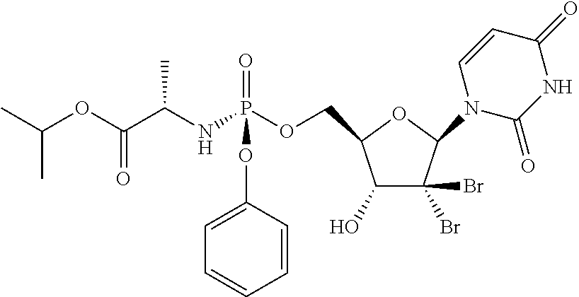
C(OP(NC(C(OC(C)C)=O)C)(=O)OC1=CC=CC=C1)C1C(O)C(Br)(Br)C(N2C(=O)NC(=O)C=C2)O1
